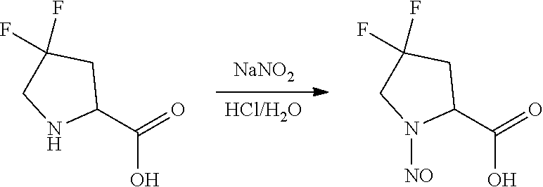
[NaNO2].[HCl/H2O].C1(C(=O)O)CC(F)(F)CN1[NO].C1(C(=O)O)CC(F)(F)CN1
